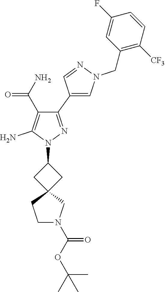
C1(C2=CN(CC3=C([CF3])C=CC(F)=C3)N=C2)=NN(C2CC3(C2)CCN(C(OC(C)(C)C)=O)C3)C(N)=C1C(N)=O
